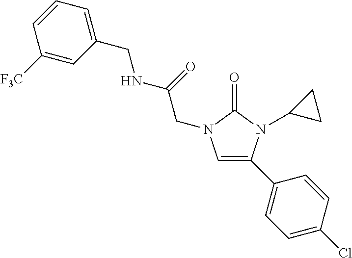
C1=C(C2=CC=C(Cl)C=C2)N(C2CC2)C(=O)N1CC(NCC1=CC=CC([F3C])=C1)=O
